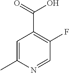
C1=C(C)N=CC(F)=C1C(=O)O
